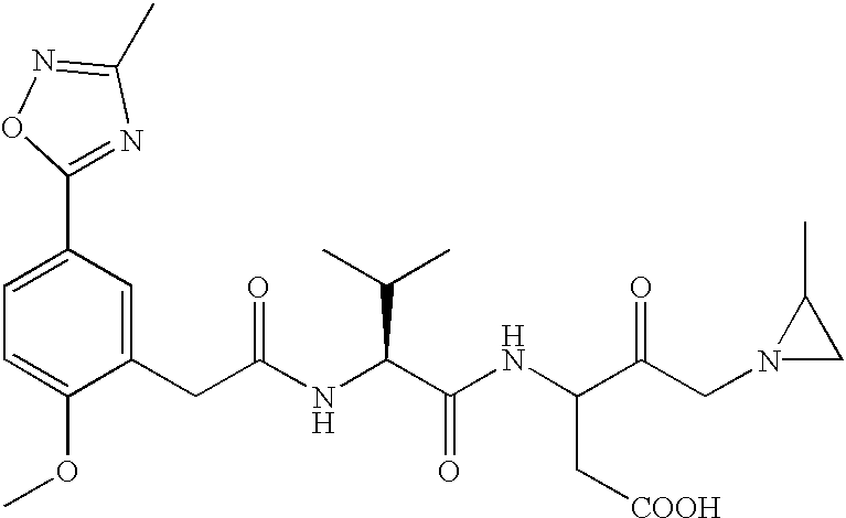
C1=C(OC)C(CC(NC(C(NC(C(CN2CC2C)=O)C[COOH])=O)C(C)C)=O)=CC(C2=NC(C)=NO2)=C1
